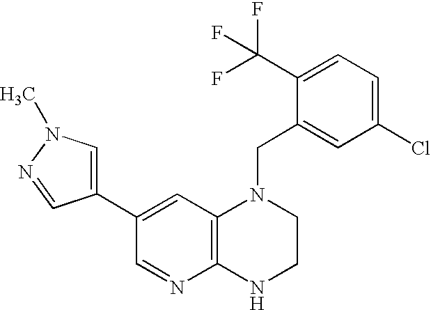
C1(C(F)(F)F)=CC=C(Cl)C=C1CN1C2=C(NCC1)N=CC(C1=CN(C)N=C1)=C2
